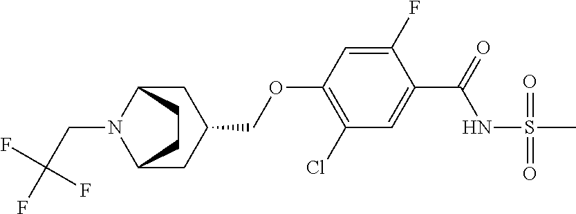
C1(Cl)=C(OCC2CC3N(CC(F)(F)F)C(C2)CC3)C=C(F)C(C(=O)NS(=O)(C)=O)=C1
